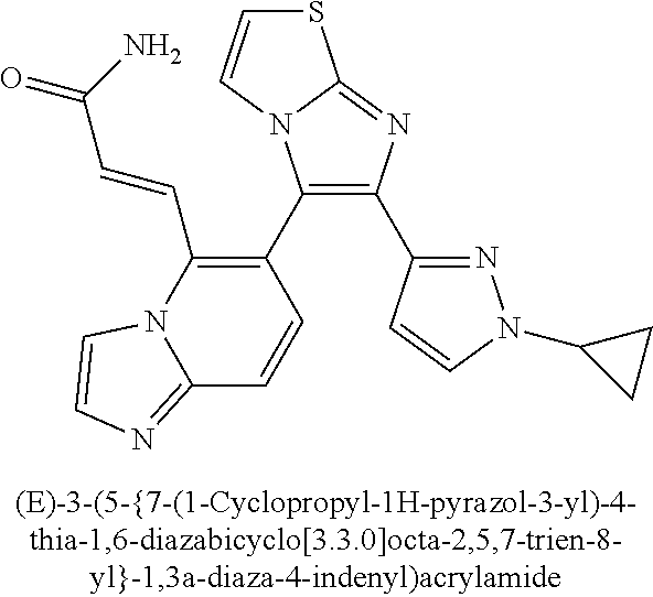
C1(C2=C(C=CC(=O)N)N3C(=NC=C3)C=C2)=C(C2=NN(C3CC3)C=C2)N=C2N1C=CS2
